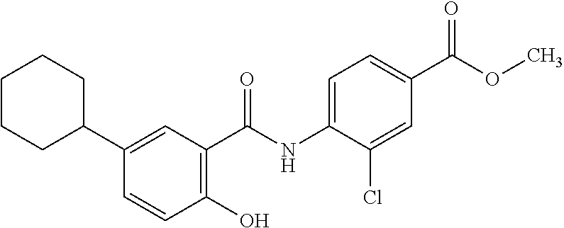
C1(C2CCCCC2)=CC(C(NC2=CC=C(C(OC)=O)C=C2Cl)=O)=C(O)C=C1
